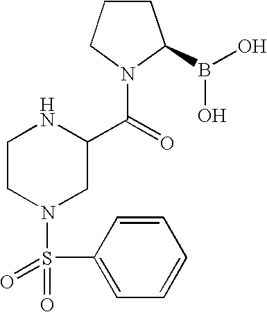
C1CCN(C(=O)C2NCCN(S(C3=CC=CC=C3)(=O)=O)C2)C1B(O)O
